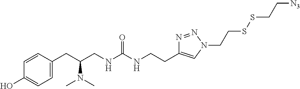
C1(CC(CNC(NCCC2=CN(CCSSCC[N3])N=N2)=O)N(C)C)=CC=C(O)C=C1
